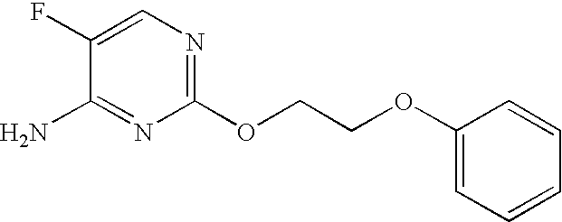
C1(F)=CN=C(OCCOC2=CC=CC=C2)N=C1N
